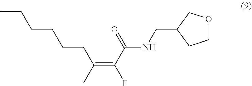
C1OCC(CNC(C(=C(CCCCCC)C)F)=O)C1
